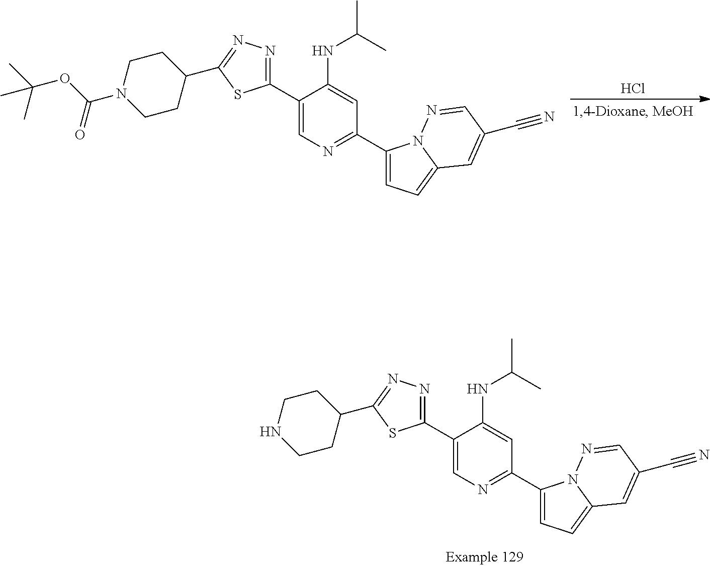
C1(C2=NN=C(C3CCN(C(OC(C)(C)C)=O)CC3)S2)=CN=C(C2=CC=C3N2N=CC(C#N)=C3)C=C1NC(C)C.Cl.C1(C2=NN=C(C3CCNCC3)S2)=CN=C(C2=CC=C3N2N=CC(C#N)=C3)C=C1NC(C)C
